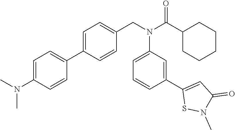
C1=C(N(C)C)C=CC(C2=CC=C(CN(C(C3CCCCC3)=O)C3=CC=CC(C4=CC(=O)N(C)S4)=C3)C=C2)=C1
